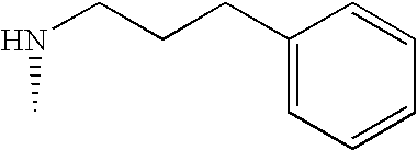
C1(CCCNC)=CC=CC=C1
